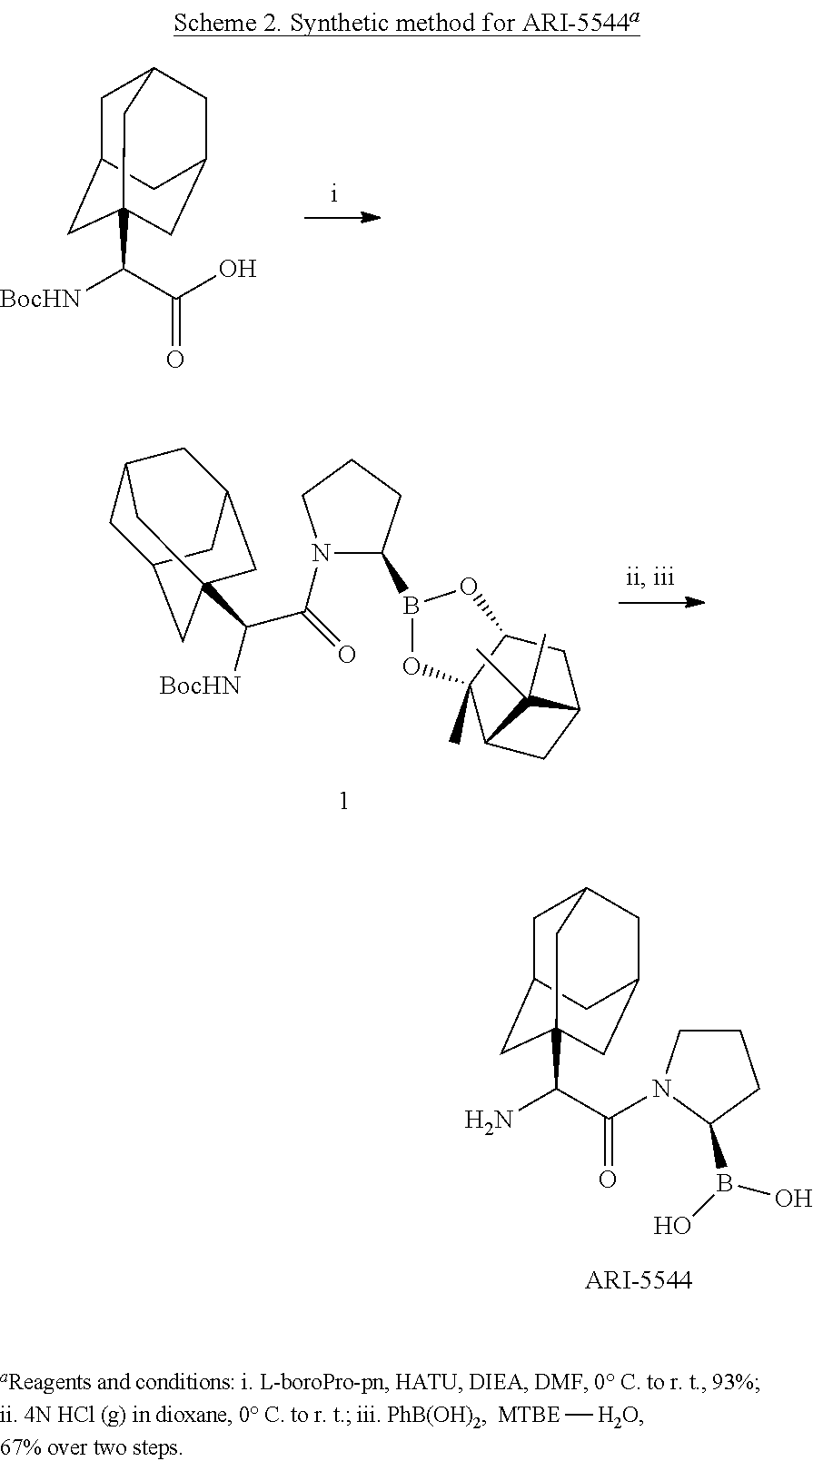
C1C2CC3(C([BocHN])C(O)=O)CC(CC1C3)C2.C1C2CC3(C(N)C(=O)N4CCCC4B(O)O)CC(CC1C3)C2.C1C2CC3(C([BocHN])C(N4C(B5OC6(C)C(O5)CC5CC6C5(C)C)CCC4)=O)CC(CC1C3)C2.[MTBE][H2O]
